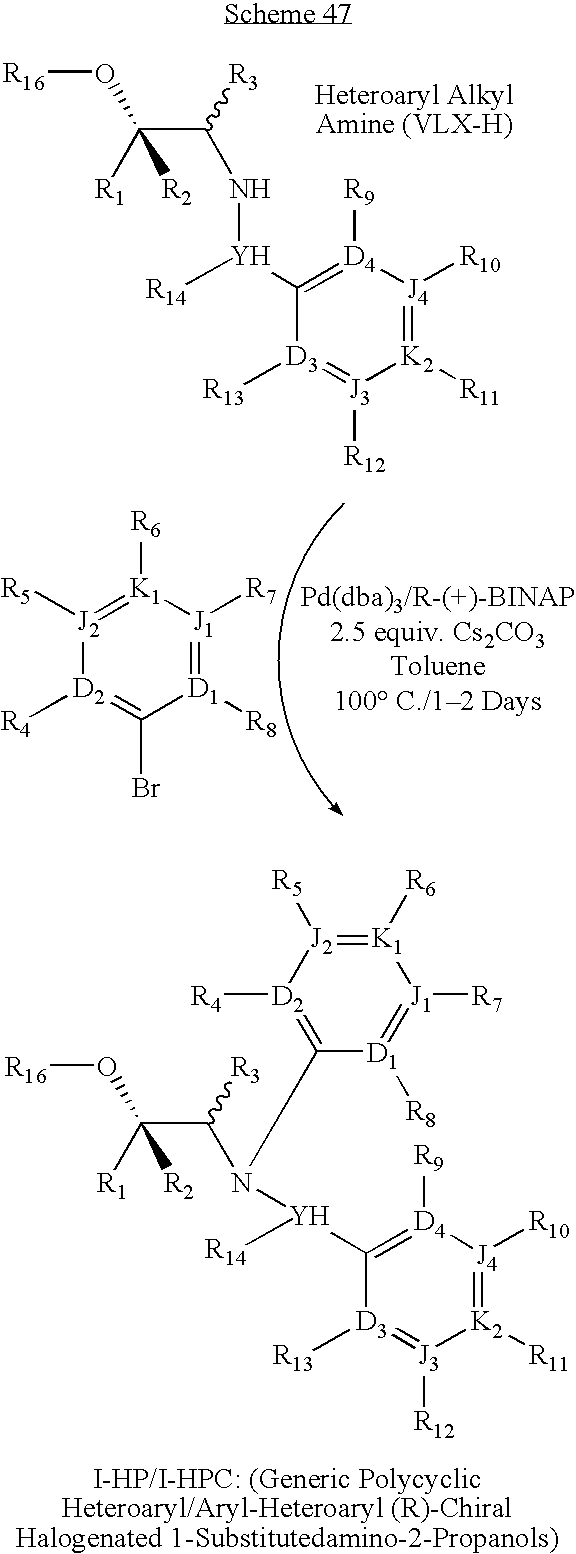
[D3]1([R13])=[J3]([R12])[K2]([R11])=[J4]([R10])[D4]([R9])=C1[Y]([R14])N(C(C([R1])(O[R16])[R2])[R3])C1=[D2]([R4])[J2]([R5])=[K1]([R6])[J1]([R7])=[D1]1[R8].C(C([R3])N[Y](C1=[D4]([R9])[J4]([R10])=[K2]([R11])[J3]([R12])=[D3]1[R13])[R14])([R1])(O[R16])[R2].[D2]1([R4])=C(Br)[D1]([R8])=[J1]([R7])[K1]([R6])=[J2]1[R5]
